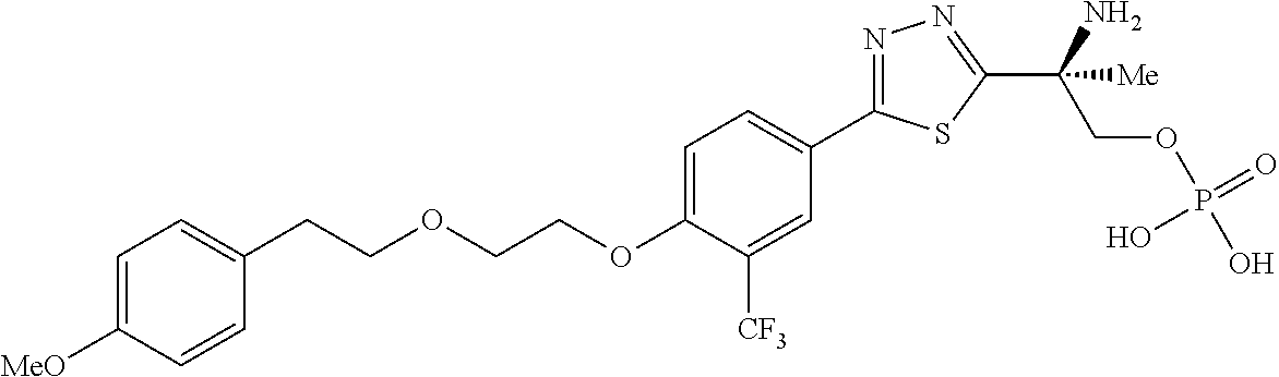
C(COCCOC1=CC=C(C2=NN=C(C(COP(O)(=O)O)(N)[Me])S2)C=C1[CF3])C1=CC=C([MeO])C=C1
